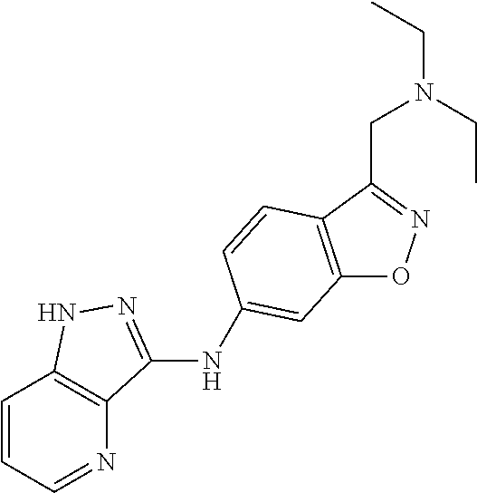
C12=C(C(CN(CC)CC)=NO1)C=CC(NC1=NNC3=C1N=CC=C3)=C2
